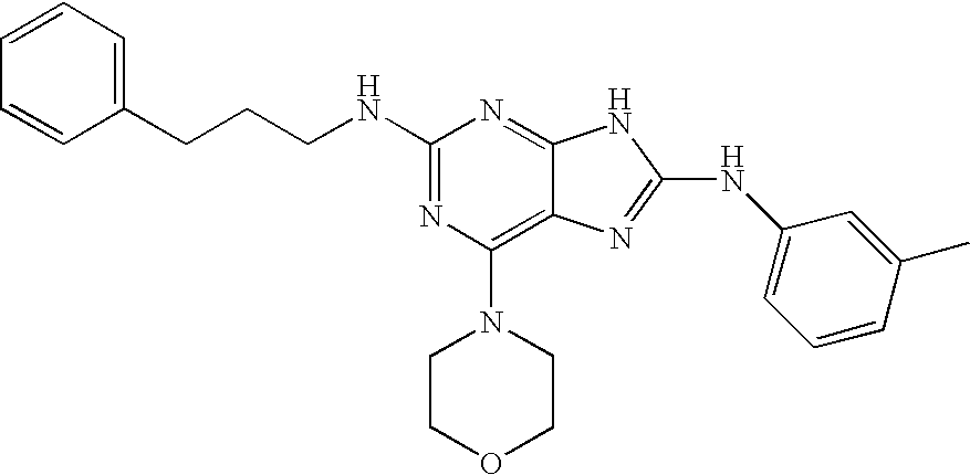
C1(CCCNC2=NC(N3CCOCC3)=C3C(=N2)NC(NC2=CC=CC(C)=C2)=N3)=CC=CC=C1
